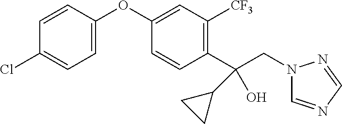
C1=CC(OC2=CC([CF3])=C(C(CN3C=NC=N3)(C3CC3)O)C=C2)=CC=C1Cl
